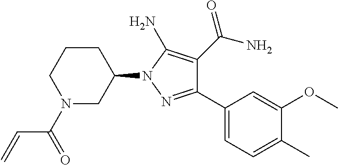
N1(C(=O)C=C)CC(N2N=C(C3=CC=C(C)C(OC)=C3)C(C(N)=O)=C2N)CCC1
